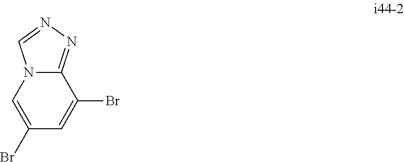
C1(Br)=CN2C(=NN=C2)C(Br)=C1
